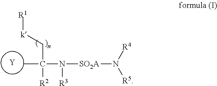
[Y].CC(N([SO2A]N([R4])[R5])[R3])(C[k][R1])[R2]
